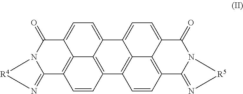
C12=N[R4]N1C(=O)C1=CC=C3C4=C(C=CC2=C14)C1=C2C3=CC=C3C2=C(C=C1)C1=N[R5]N1C3=O
